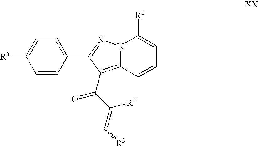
C1=CC(C2=NN3C(=C2C(C(=C[R3])[R4])=O)C=CC=C3[R1])=CC=C1[R5]
